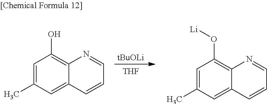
[tBuOLi].[THF].C1=C(C)C=C2C(=C1O)N=CC=C2.C1=C(C)C=C2C(=C1O[Li])N=CC=C2
